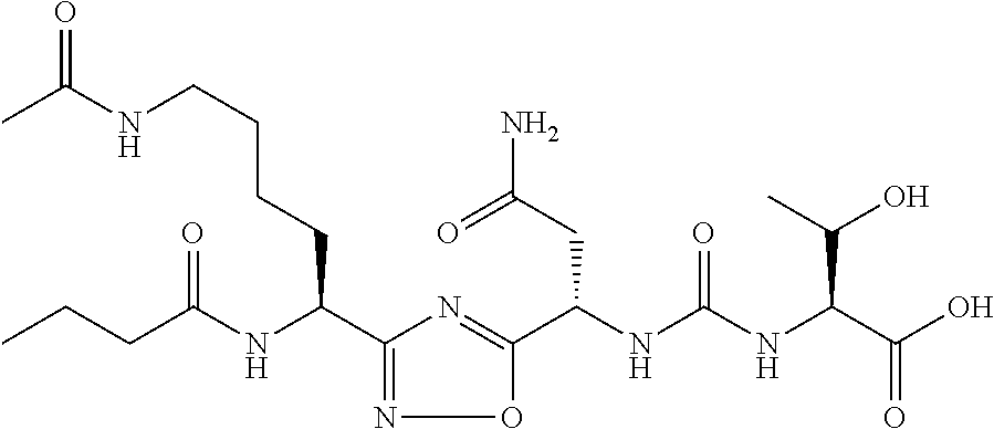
C1(C(NC(CCC)=O)CCCCNC(C)=O)=NOC(C(NC(=O)NC(C(O)=O)C(O)C)CC(N)=O)=N1
